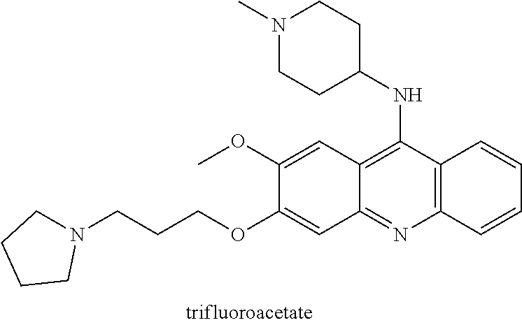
N1(CCCOC2=CC3=NC4=C(C(NC5CCN(C)CC5)=C3C=C2OC)C=CC=C4)CCCC1
